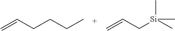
C=CCCCC.C=CC[Si](C)(C)C
